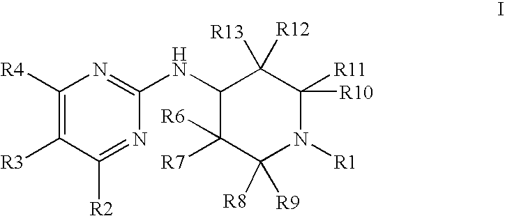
C1([R4])=C([R3])C([R2])=NC(NC2C([R7])([R6])C([R8])([R9])N([R1])C([R10])([R11])C2([R13])[R12])=N1
